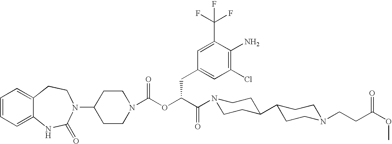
C1(N2C(=O)NC3=CC=CC=C3CC2)CCN(C(OC(C(=O)N2CCC(C3CCN(CCC(OC)=O)CC3)CC2)CC2=CC(Cl)=C(N)C(C(F)(F)F)=C2)=O)CC1
